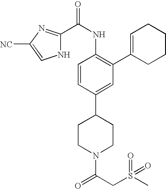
C1CN(C(=O)CS(=O)(=O)C)CCC1C1=CC(C2=CCCCC2)=C(NC(=O)C2=NC([NC])=CN2)C=C1
